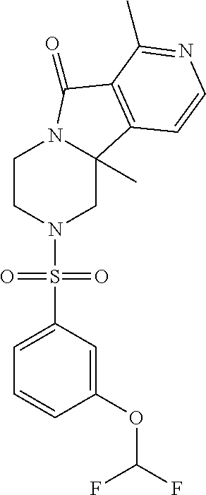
C1CN(S(C2=CC=CC(OC(F)F)=C2)(=O)=O)CC2(C)N1C(=O)C1=C2C=CN=C1C
